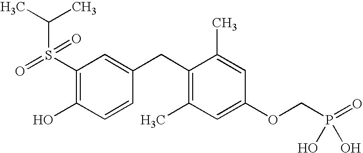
C(S(C1=C(O)C=CC(CC2=C(C)C=C(OCP(=O)(O)O)C=C2C)=C1)(=O)=O)(C)C
